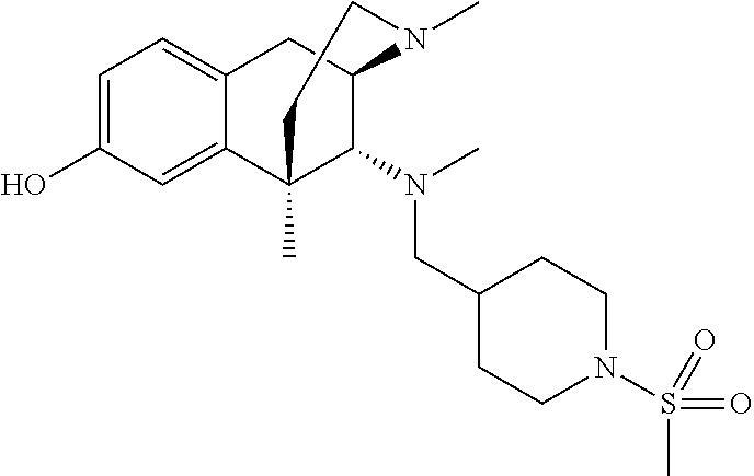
C1=C(O)C=C2C(=C1)CC1C(N(CC3CCN(S(C)(=O)=O)CC3)C)C2(C)CCN1C
